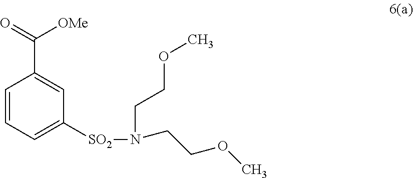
C1(C([OMe])=O)=CC([SO2]N(CCOC)CCOC)=CC=C1
